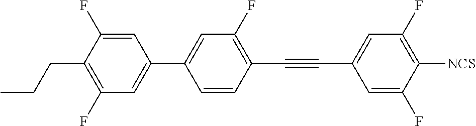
C1=C(F)C(CCC)=C(F)C=C1C1=CC(F)=C(C#CC2=CC(F)=C([NCS])C(F)=C2)C=C1
